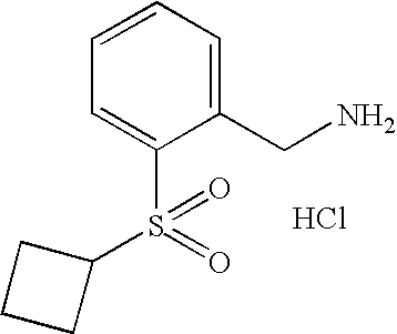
C1=C(S(=O)(=O)C2CCC2)C(CN)=CC=C1.Cl
